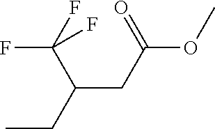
O=C(CC(C(F)(F)F)CC)OC
